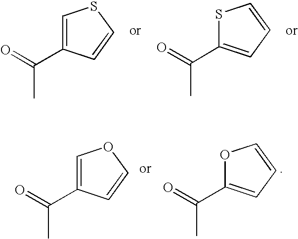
C1=C(C(=O)C)C=CS1.S1C(C(=O)C)=CC=C1.O1C(C(=O)C)=CC=C1.C1=C(C(=O)C)C=CO1
